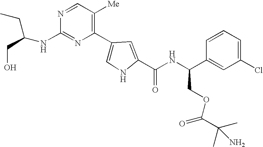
N1=C(NC(CC)CO)N=CC([Me])=C1C1=CNC(C(NC(C2=CC(Cl)=CC=C2)COC(C(C)(C)N)=O)=O)=C1
